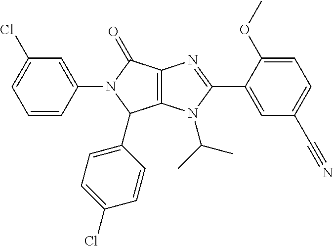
C1=CC(N2C(C3=CC=C(Cl)C=C3)C3=C(C2=O)N=C(C2=CC(C#N)=CC=C2OC)N3C(C)C)=CC(Cl)=C1
